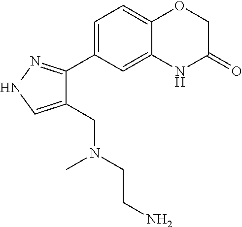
C1(CN(CCN)C)=CNN=C1C1=CC=C2C(=C1)NC(=O)CO2
